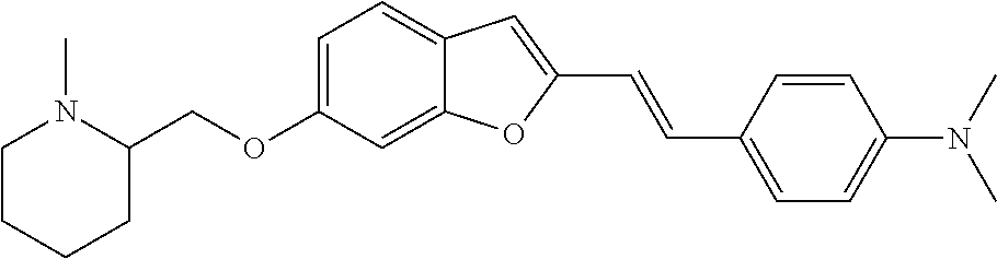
C1=C(OCC2N(C)CCCC2)C=C2C(=C1)C=C(C=CC1=CC=C(N(C)C)C=C1)O2
